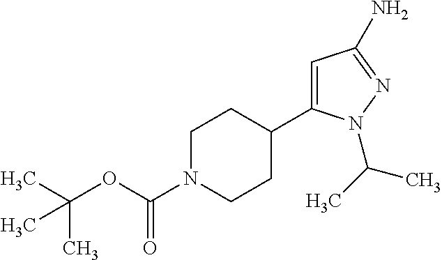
C(C)(C)(C)OC(N1CCC(C2=CC(N)=NN2C(C)C)CC1)=O
